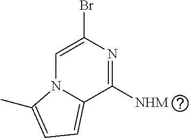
C1=C(Br)N=C([NHM])C(=CC=CC)N1
